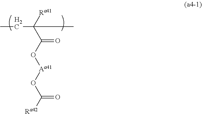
CCC(C)(C(O[Aa41]OC(=O)[Ra42])=O)[Ra41]
